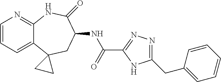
C1=CC=C2C(=N1)NC(=O)C(NC(C1=NN=C(CC3=CC=CC=C3)N1)=O)CC21CC1
